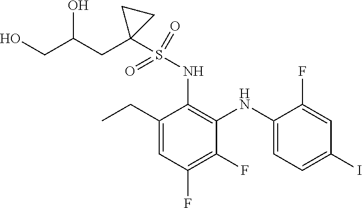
C1(CC)=CC(F)=C(F)C(NC2=CC=C(I)C=C2F)=C1NS(=O)(=O)C1(CC(CO)O)CC1
